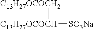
[C13H27OCOCH2][C13H27OCOCH][SO3Na]
